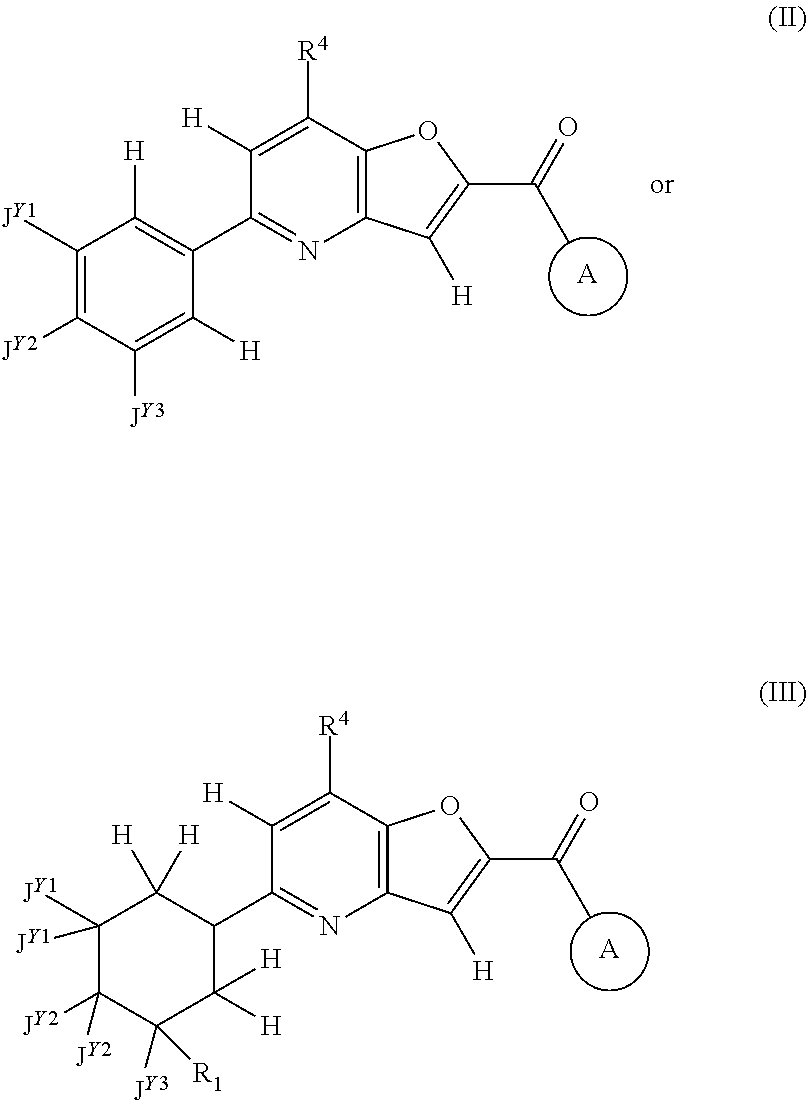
C1([JY1])=C([JY2])C([JY3])=C([H])C(C2=NC3=C(C([R4])=C2[H])OC(C(=O)C)=C3[H])=C1[H].[A].C1([JY1])([JY1])C([JY2])([JY2])C([JY3])([R1])C([H])([H])C(C2=NC3=C(C([R4])=C2[H])OC(C(=O)C)=C3[H])C1([H])[H].[A]
